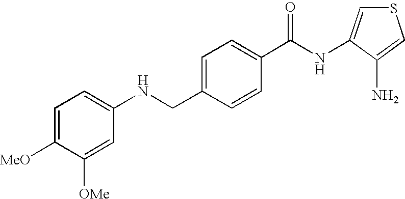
N(CC1=CC=C(C(NC2=CSC=C2N)=O)C=C1)C1=CC=C([MeO])C([OMe])=C1
